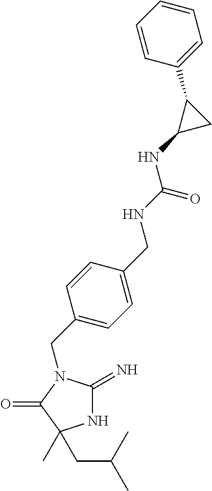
N1C(=N)N(CC2=CC=C(CNC(NC3CC3C3=CC=CC=C3)=O)C=C2)C(=O)C1(C)CC(C)C
